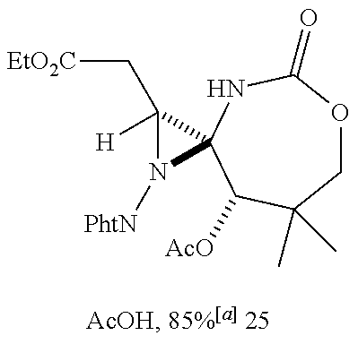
C1OC(=O)NC2(C([AcO])C1(C)C)C(C[EtO2C])([H])N2[PhtN]
